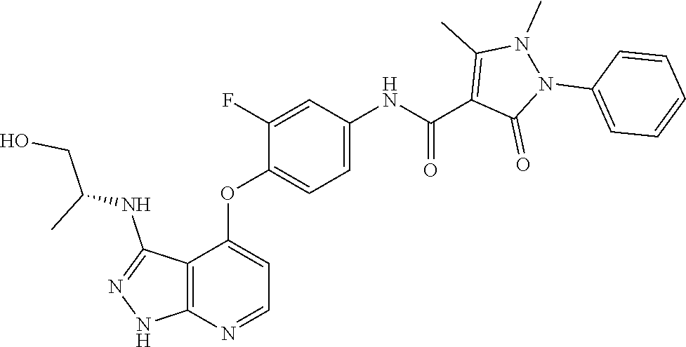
N1(C)C(C)=C(C(NC2=CC=C(OC3=CC=NC4=C3C(NC(CO)C)=NN4)C(F)=C2)=O)C(=O)N1C1=CC=CC=C1
